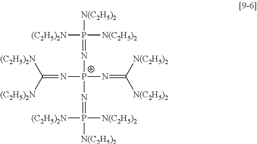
P(=N[P+](N=P([N(C2H5)2])([N(C2H5)2])[(C2H5)2N])(N=C([N(C2H5)2])[N(C2H5)2])N=C([(C2H5)2N])[(C2H5)2N])([N(C2H5)2])([N(C2H5)2])[(C2H5)2N]
